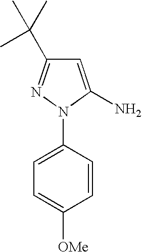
C1=C(N)N(C2=CC=C([OMe])C=C2)N=C1C(C)(C)C
